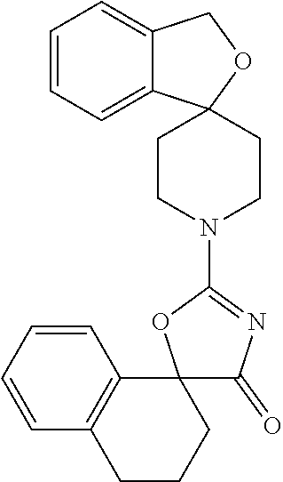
C1(=O)N=C(N2CCC3(CC2)C2=CC=CC=C2CO3)OC12C1=C(C=CC=C1)CCC2
